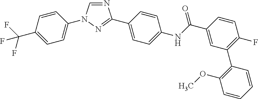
N1=CN(C2=CC=C(C(F)(F)F)C=C2)N=C1C1=CC=C(NC(C2=CC(C3=C(OC)C=CC=C3)=C(F)C=C2)=O)C=C1
